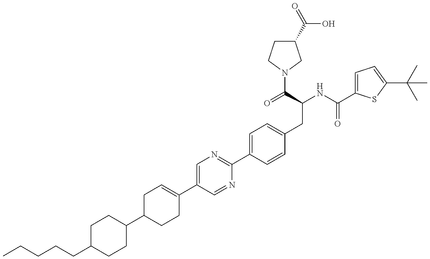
C(C1CCC(C2CCC(C3=CN=C(C4=CC=C(CC(NC(=O)C5=CC=C(C(C)(C)C)S5)C(=O)N5CCC(C(=O)O)C5)C=C4)N=C3)=CC2)CC1)CCCC
